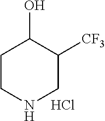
C1CNCC([CF3])C1O.Cl
